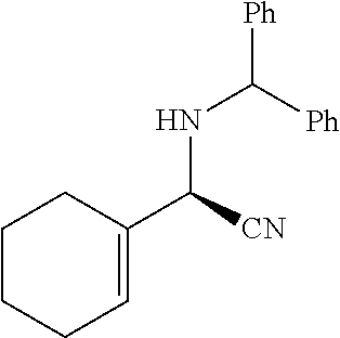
N(C([Ph])[Ph])C(C1=CCCCC1)[CN]
